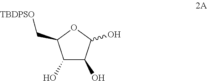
C1(O)C(O)C(O)OC1C[TBDPSO]
